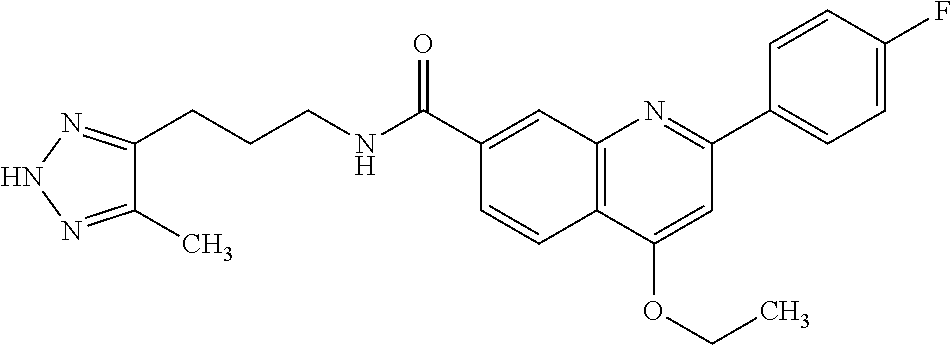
C1(C(NCCCC2=NNN=C2C)=O)=CC2=C(C=C1)C(OCC)=CC(C1=CC=C(F)C=C1)=N2
